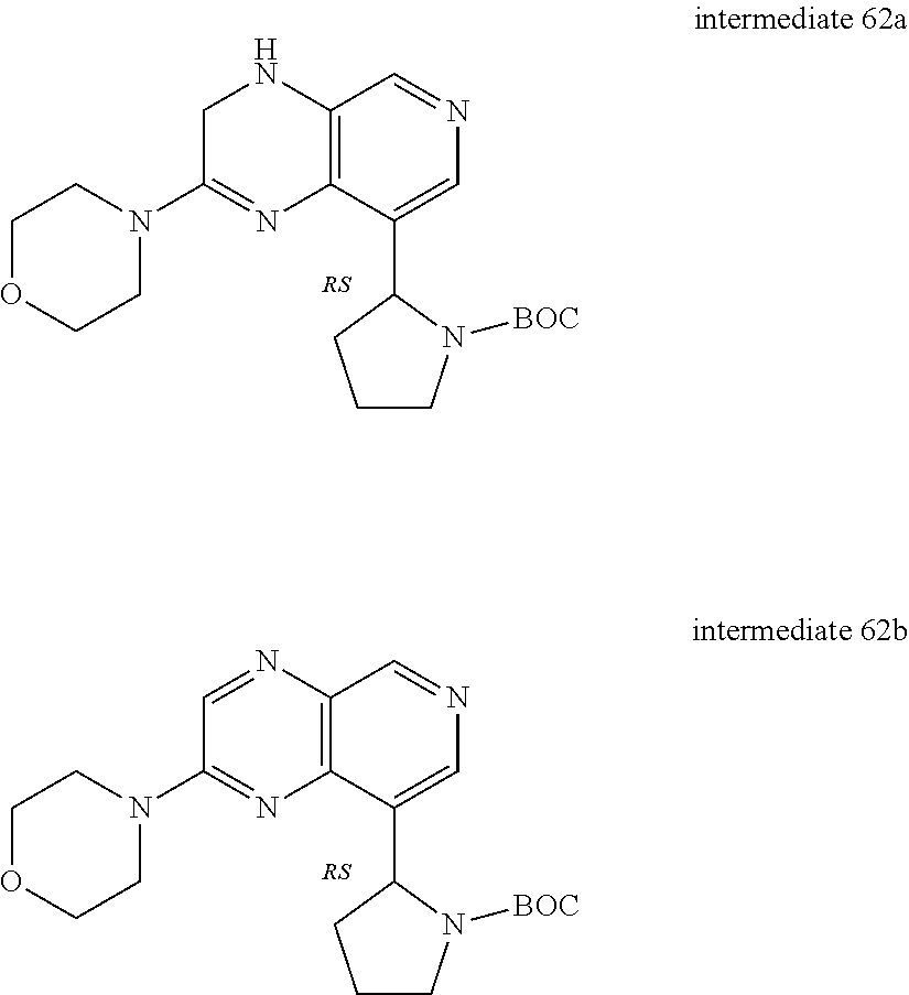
C1C(N2CCOCC2)=NC2=C(N1)C=NC=C2C1CCCN1[BOC].C1=NC2=C(N=C1N1CCOCC1)C(C1CCCN1[BOC])=CN=C2
